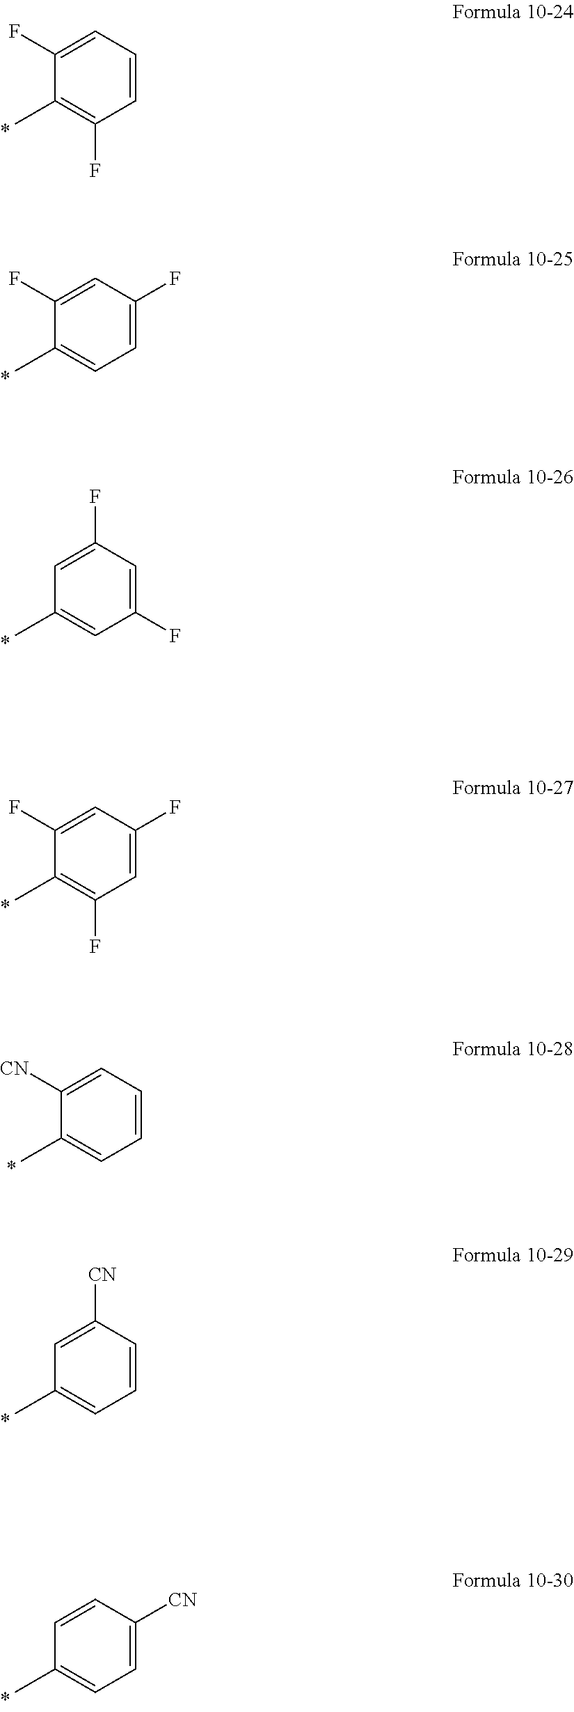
C1=CC=C(F)C(C)=C1F.C1=C(F)C=C(F)C(C)=C1.C1(F)=CC(F)=CC(C)=C1.C1=C(F)C=C(F)C(C)=C1F.C1=CC=C([CN])C(C)=C1.C1=CC([CN])=CC(C)=C1.C1=C([CN])C=CC(C)=C1
